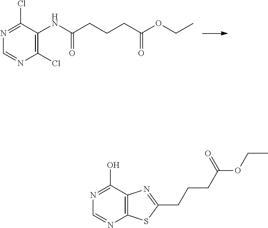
C1(Cl)=C(NC(CCCC(OCC)=O)=O)C(Cl)=NC=N1.C12=C(SC(CCCC(OCC)=O)=N1)N=CN=C2O
